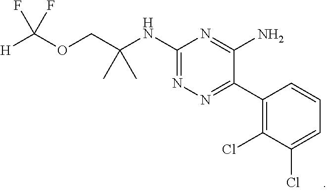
C1(C2=NN=C(NC(COC([H])(F)F)(C)C)N=C2N)=C(Cl)C(Cl)=CC=C1
